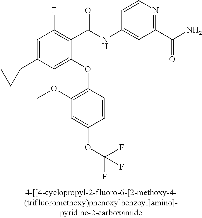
C1=C(C2CC2)C=C(OC2=C(OC)C=C(OC(F)(F)F)C=C2)C(C(NC2=CC(C(N)=O)=NC=C2)=O)=C1F
